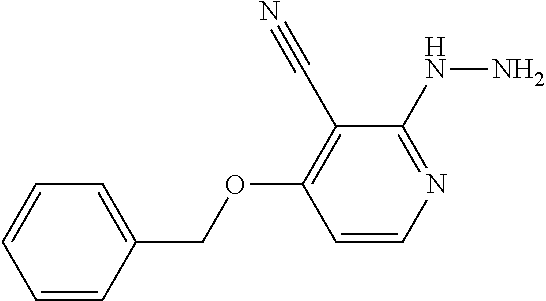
C1(C#N)=C(OCC2=CC=CC=C2)C=CN=C1NN
